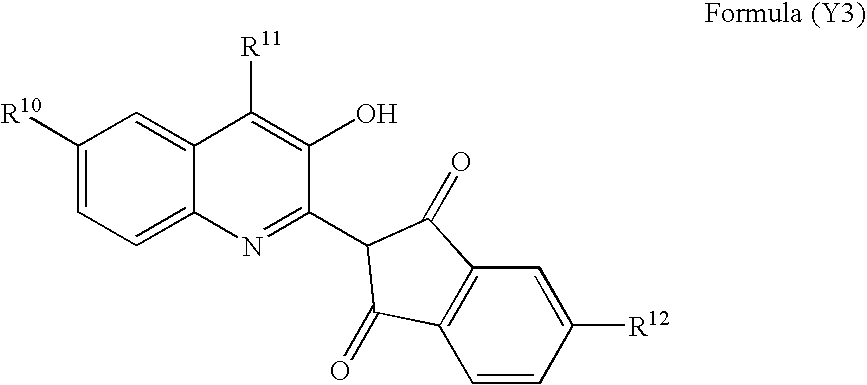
C1([R10])=CC=C2C(=C1)C([R11])=C(O)C(C1C(=O)C3=C(C=CC([R12])=C3)C1=O)=N2
